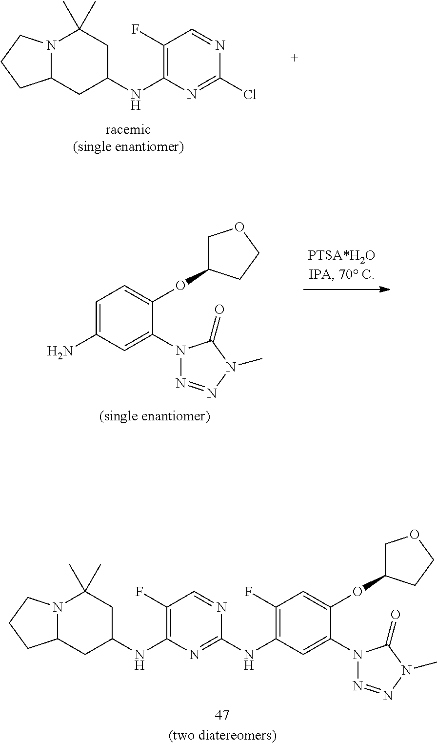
N12C(CC(NC3=C(F)C=NC(Cl)=N3)CC1(C)C)CCC2.N12C(CC(NC3=C(F)C=NC(NC4=C(F)C=C(OC5COCC5)C(N5N=NN(C)C5=O)=C4)=N3)CC1(C)C)CCC2.C1(N2N=NN(C)C2=O)=CC(N)=CC=C1OC1COCC1
